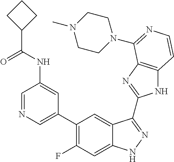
C1=C(C2=C(F)C=C3C(=C2)C(C2=NC4=C(N2)C=CN=C4N2CCN(C)CC2)=NN3)C=C(NC(C2CCC2)=O)C=N1
